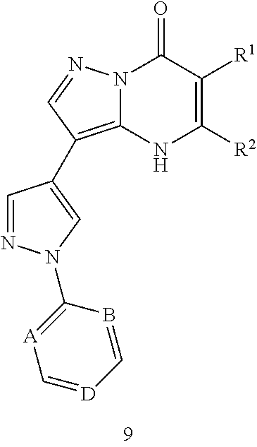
C1=NN(C2=[A]C=[D]C=B2)C=C1C1=C2N(N=C1)C(=O)C([R1])=C([R2])N2
